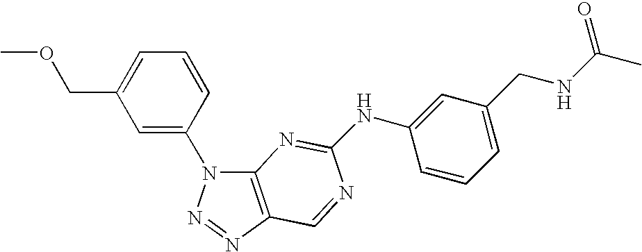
C12=C(N=NN1C1=CC(COC)=CC=C1)C=NC(NC1=CC(CNC(C)=O)=CC=C1)=N2
